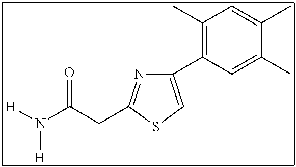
C1(C2=C(C)C=C(C)C(C)=C2)=CSC(CC(N([H])[H])=O)=N1
